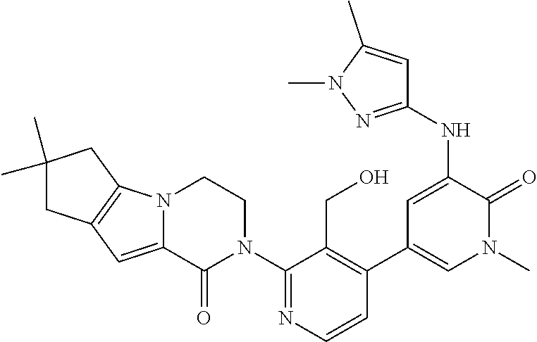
C1(N2CCN3C(=CC4=C3CC(C)(C)C4)C2=O)=NC=CC(C2=CN(C)C(=O)C(NC3=NN(C)C(C)=C3)=C2)=C1CO
